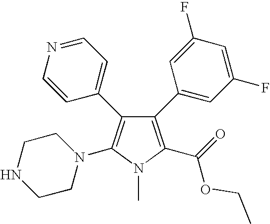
C1(C2=CC(F)=CC(F)=C2)=C(C(=O)OCC)N(C)C(N2CCNCC2)=C1C1=CC=NC=C1
